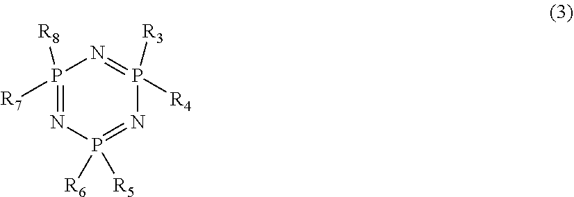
P1([R7])([R8])=NP([R6])([R5])=NP([R4])([R3])=N1
